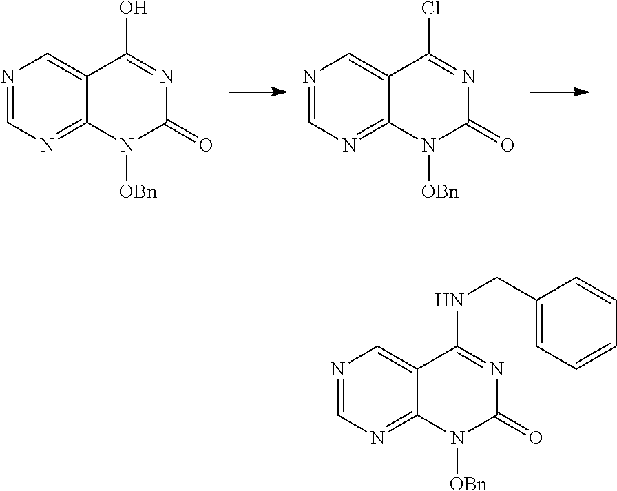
N1=CN=C2C(=C1)C(O)=NC(=O)N2[OBn].N1=CN=C2C(=C1)C(Cl)=NC(=O)N2[OBn].N1=CN=C2C(=C1)C(NCC1=CC=CC=C1)=NC(=O)N2[OBn]
